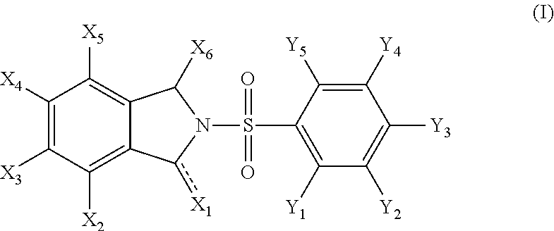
C1([Y1])=C(S(=O)(=O)N2c([X1])C3=C([X2])C([X3])=C([X4])C([X5])=C3C2[X6])C([Y5])=C([Y4])C([Y3])=C1[Y2]
